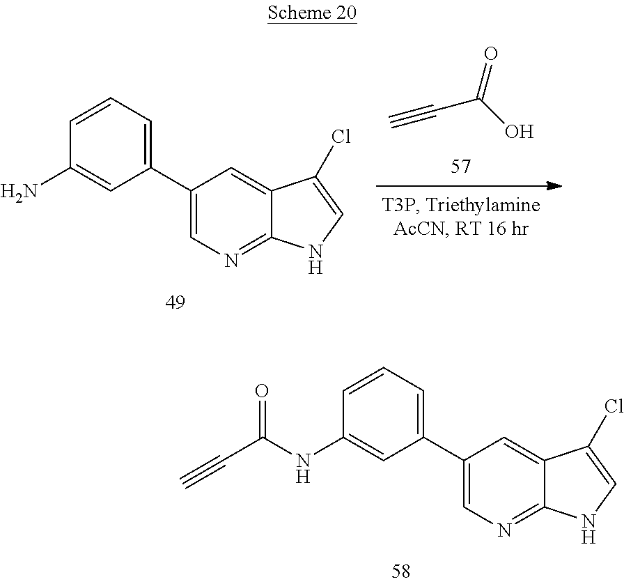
C1(C2=CC=CC(NC(C#C)=O)=C2)=CN=C2C(=C1)C(Cl)=CN2.C#CC(=O)O.C1(C2=CC=CC(N)=C2)=CN=C2C(=C1)C(Cl)=CN2
